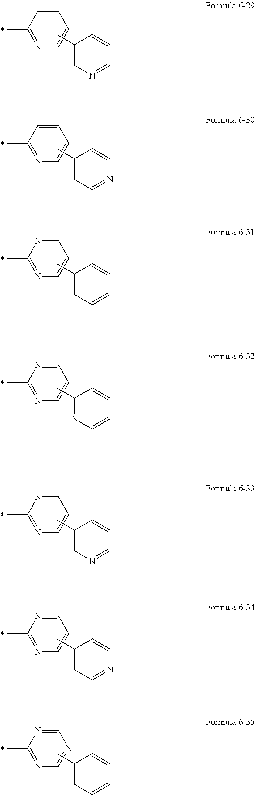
C1=CC=CC(C)=N1.C1(C)=CN=CC=C1.C1=CC=CC(C)=N1.C1(C)=CC=NC=C1.C1=CC=NC(C)=N1.C1(C)=CC=CC=C1.C1=CC=NC(C)=N1.C1(C)=NC=CC=C1.C1=CC=NC(C)=N1.C1(C)=CN=CC=C1.C1=CC=NC(C)=N1.C1(C)=CC=NC=C1.C1=NC=NC(C)=N1.C1(C)=CC=CC=C1
